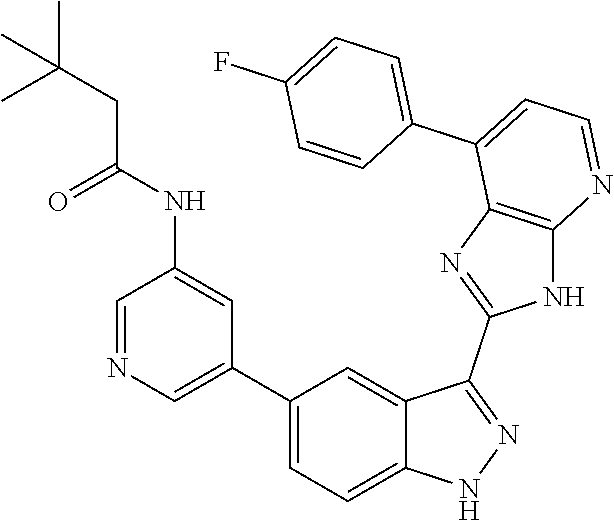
C1=NC=C(C2=CC=C3C(=C2)C(C2=NC4=C(N2)N=CC=C4C2=CC=C(F)C=C2)=NN3)C=C1NC(CC(C)(C)C)=O
